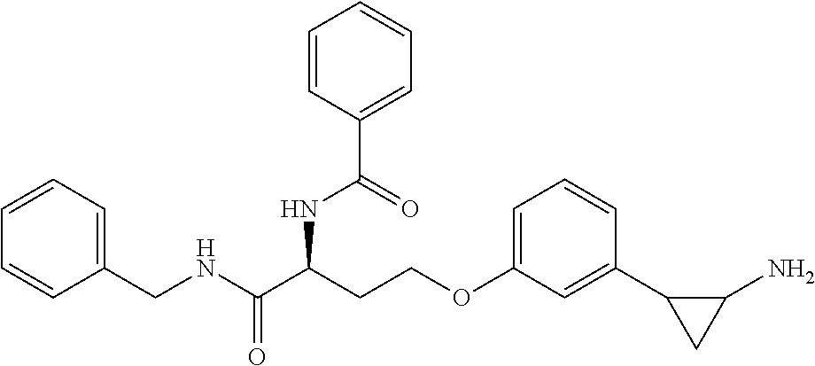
C1=CC=CC(CNC(C(CCOC2=CC=CC(C3CC3N)=C2)NC(=O)C2=CC=CC=C2)=O)=C1
